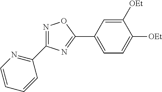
N1=C(C2=NC=CC=C2)N=C(C2=CC=C([OEt])C([OEt])=C2)O1
